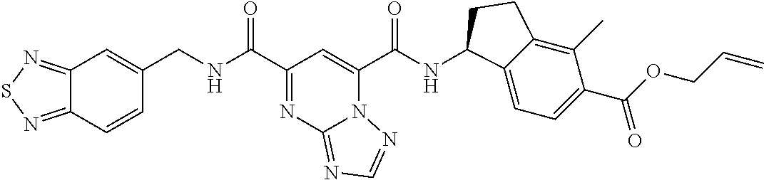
N12C(C(NC3C4=CC=C(C(OCC=C)=O)C(C)=C4CC3)=O)=CC(C(NCC3=CC4=NSN=C4C=C3)=O)=NC1=NC=N2
